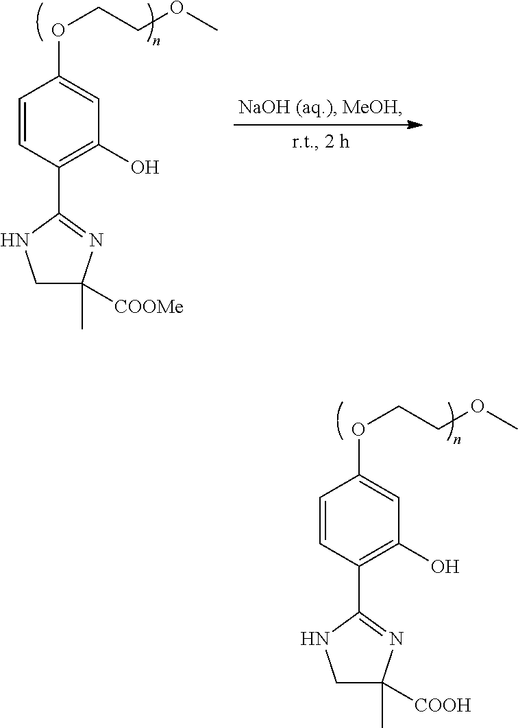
C1=CC(C2=NC(C)([COOH])CN2)=C(O)C=C1OCCOC.C1=CC(C2=NC(C)([COOMe])CN2)=C(O)C=C1OCCOC
